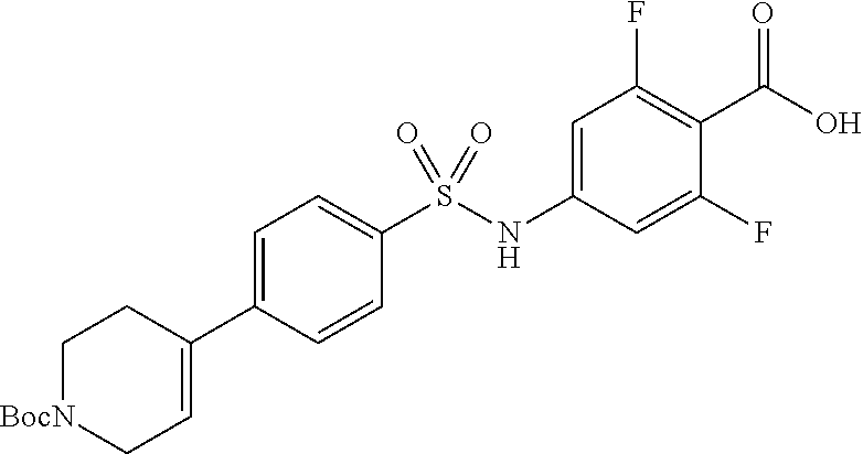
OC(=O)C1=C(F)C=C(NS(C2=CC=C(C3=CC[BocN]CC3)C=C2)(=O)=O)C=C1F
